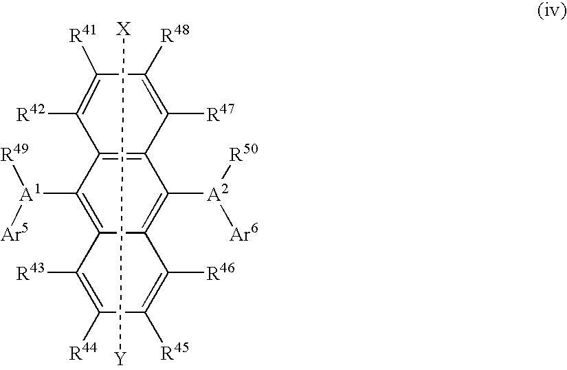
C12=C(C([A1]([Ar5])[R49])=C3C(=C1[A2]([R50])[Ar6])C([R46])=C([R45])C([R44])=C3[R43])C([R42])=C([R41])C([R48])=C2[R47].[Y][X]
